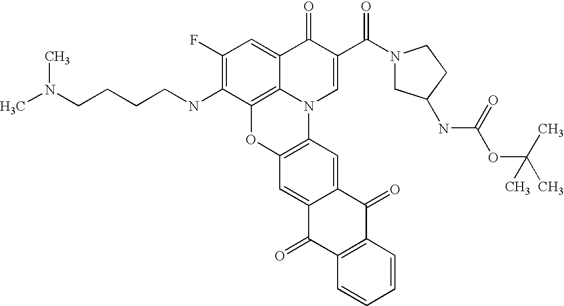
C1(F)=C(NCCCCN(C)C)C2=C3C(=C1)C(=O)C(C(N1CC(NC(OC(C)(C)C)=O)CC1)=O)=CN3C1=C(O2)C=C2C(=C1)C(=O)C1=C(C2=O)C=CC=C1
